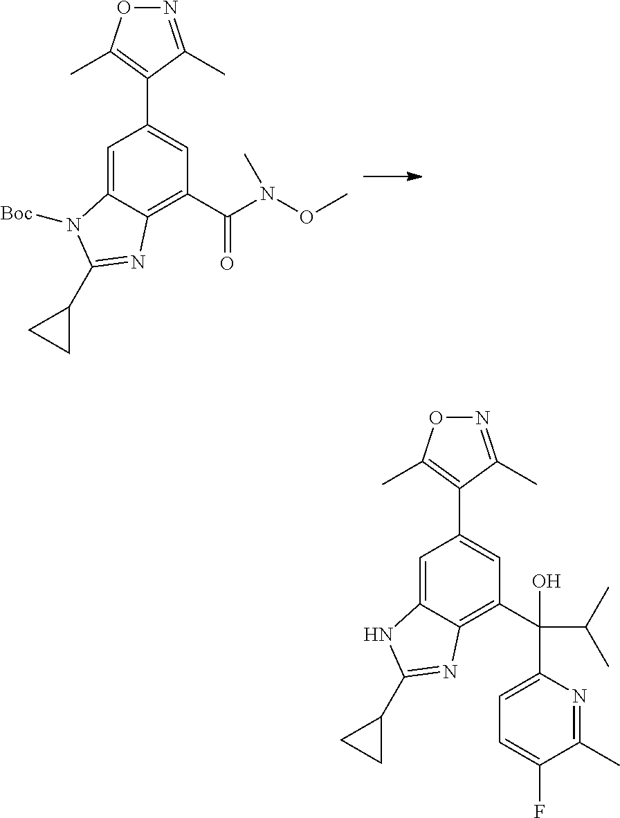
C1=C2C(=C(C(=O)N(OC)C)C=C1C1=C(C)ON=C1C)N=C(C1CC1)N2[Boc].C1=C2C(=C(C(O)(C3=CC=C(F)C(C)=N3)C(C)C)C=C1C1=C(C)ON=C1C)N=C(C1CC1)N2
